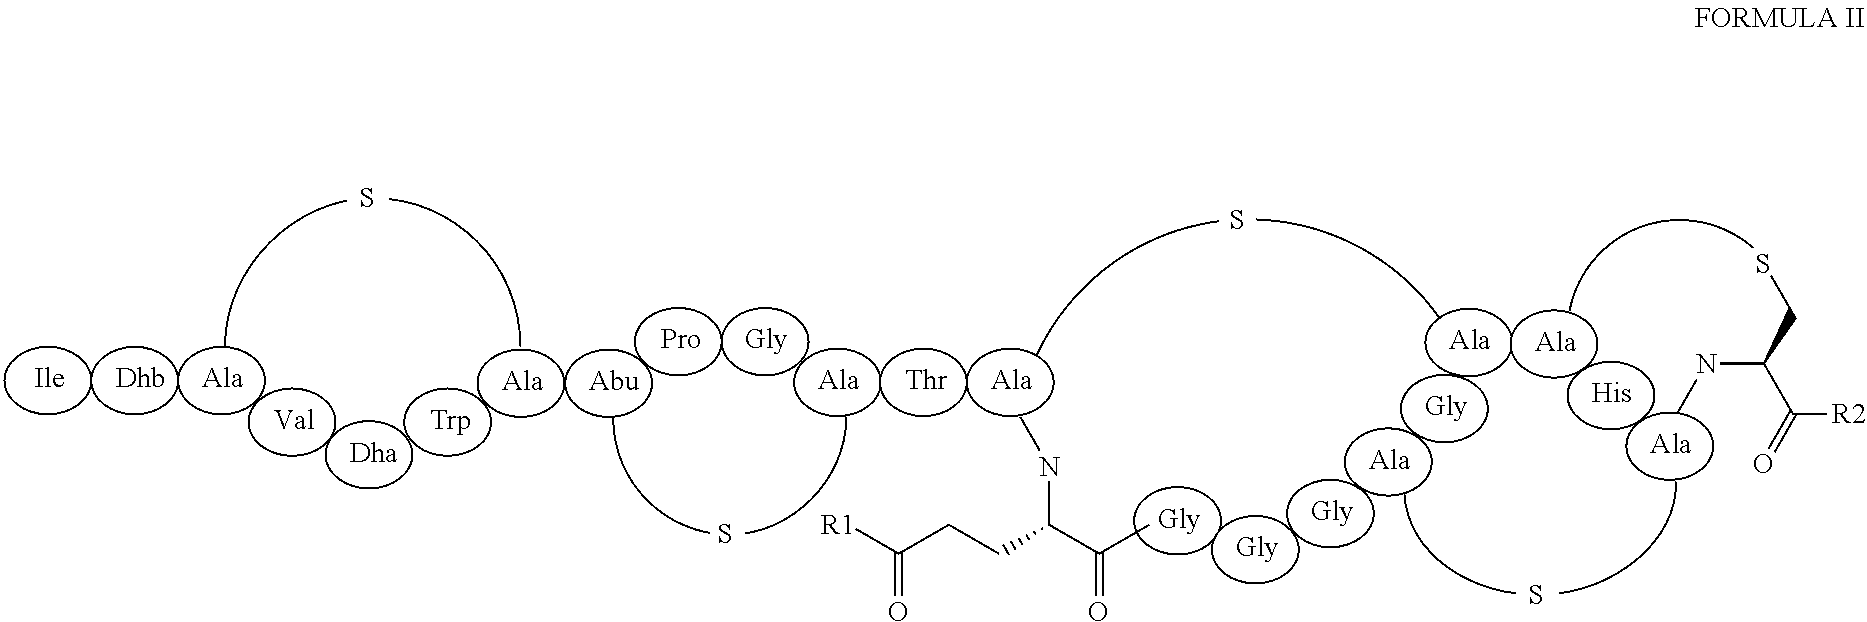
[Ala].[His].[Ala].CNC(CS)C(=O)[R2].[Ile].[Dhb].[Ala].[Val].[Dha].[Trp].[Ala].[Abu].[Pro].[Gly].[Ala].[Thr].[Ala].[Gly].[Gly].[Gly].[Ala].[Gly].[Ala].CNC(CCC([R1])=O)C(=O)C.S.S.S.S
